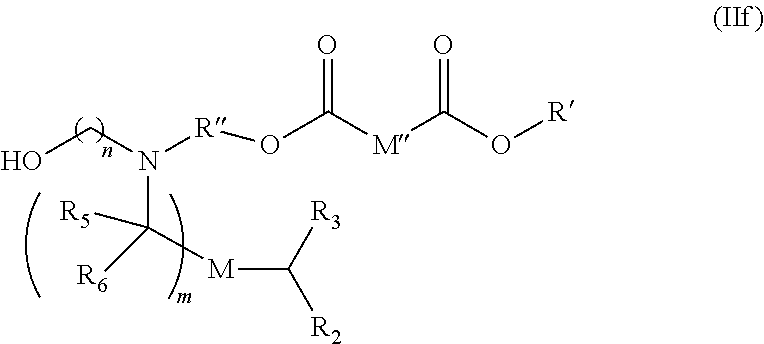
[M](C([R2])[R3])C(N(CO)[R]OC([M]C(O[R])=O)=O)([R5])[R6]
